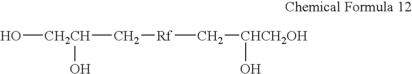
O[CH2CH](O)C[Rf]C[CHCH2OH]O
